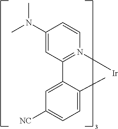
C1=CC(N(C)C)=CC(C2=CC([NC])=CC=C2C)=N1[Ir]
